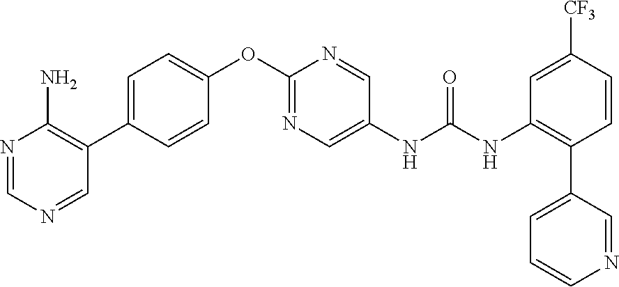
N1=CN=CC(C2=CC=C(OC3=NC=C(NC(NC4=C(C5=CC=CN=C5)C=CC([CF3])=C4)=O)C=N3)C=C2)=C1N
